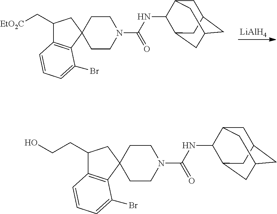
C1(C[EtO2C])C2=C(C3(C1)CCN(C(NC1C4CC5CC(CC1C5)C4)=O)CC3)C(Br)=CC=C2.[LiAlH4].C1(CCO)C2=C(C3(C1)CCN(C(NC1C4CC5CC(CC1C5)C4)=O)CC3)C(Br)=CC=C2
